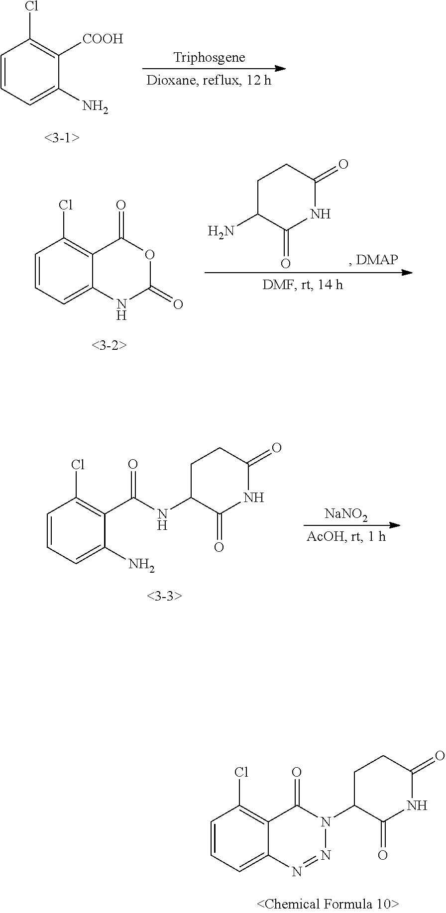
C1=CC(Cl)=C2C(=C1)N=NN(C1C(=O)NC(=O)CC1)C2=O.C1=CC=C(N)C([COOH])=C1Cl.C1=CC=C2C(=C1Cl)C(=O)OC(=O)N2.C1C(N)C(=O)NC(=O)C1.C1=CC(Cl)=C(C(NC2C(=O)NC(=O)CC2)=O)C(N)=C1.[NaNO2]
